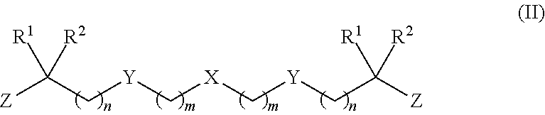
[Z]C(C[Y]C[X]C[Y]CC([Z])([R1])[R2])([R1])[R2]
